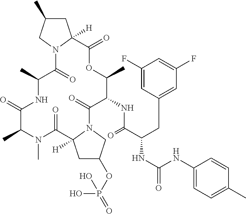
C1C(OP(=O)(O)O)CN2C1([H])C(=O)N(C)C(C)C(=O)NC(C)C(=O)N1C([H])(CC(C)C1)C(=O)OC(C)C(NC(=O)C(CC1=CC(F)=CC(F)=C1)NC(=O)NC1=CC=C(C)C=C1)C2=O
